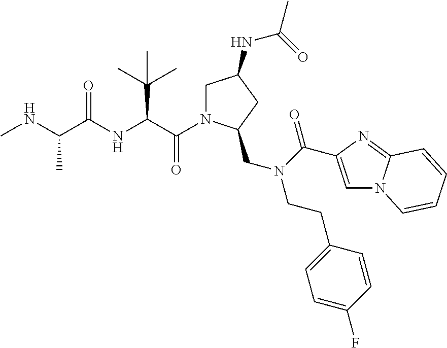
C(C(NC(C(NC)C)=O)C(C)(C)C)(=O)N1CC(NC(C)=O)CC1CN(C(=O)C1=CN2C(=N1)C=CC=C2)CCC1=CC=C(F)C=C1
